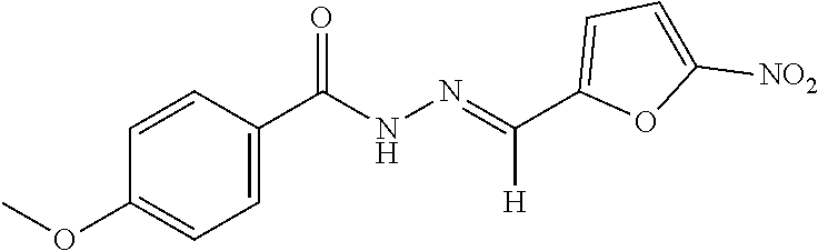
C1(C(NN=C(C2=CC=C([NO2])O2)[H])=O)=CC=C(OC)C=C1
